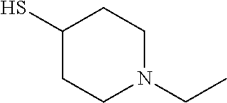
N1(CC)CCC(S)CC1
